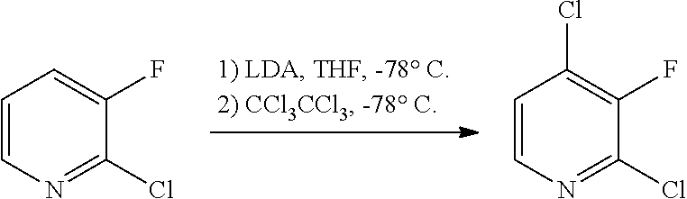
C1=CN=C(Cl)C(F)=C1.C1=CN=C(Cl)C(F)=C1Cl
